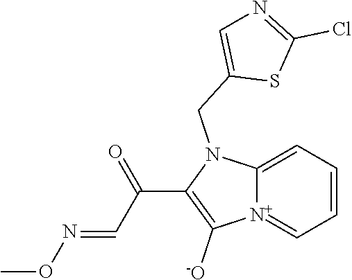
[N+]12=CC=CC=C1N(CC1=CN=C(Cl)S1)C(C(C=NOC)=O)=C2[-O]
